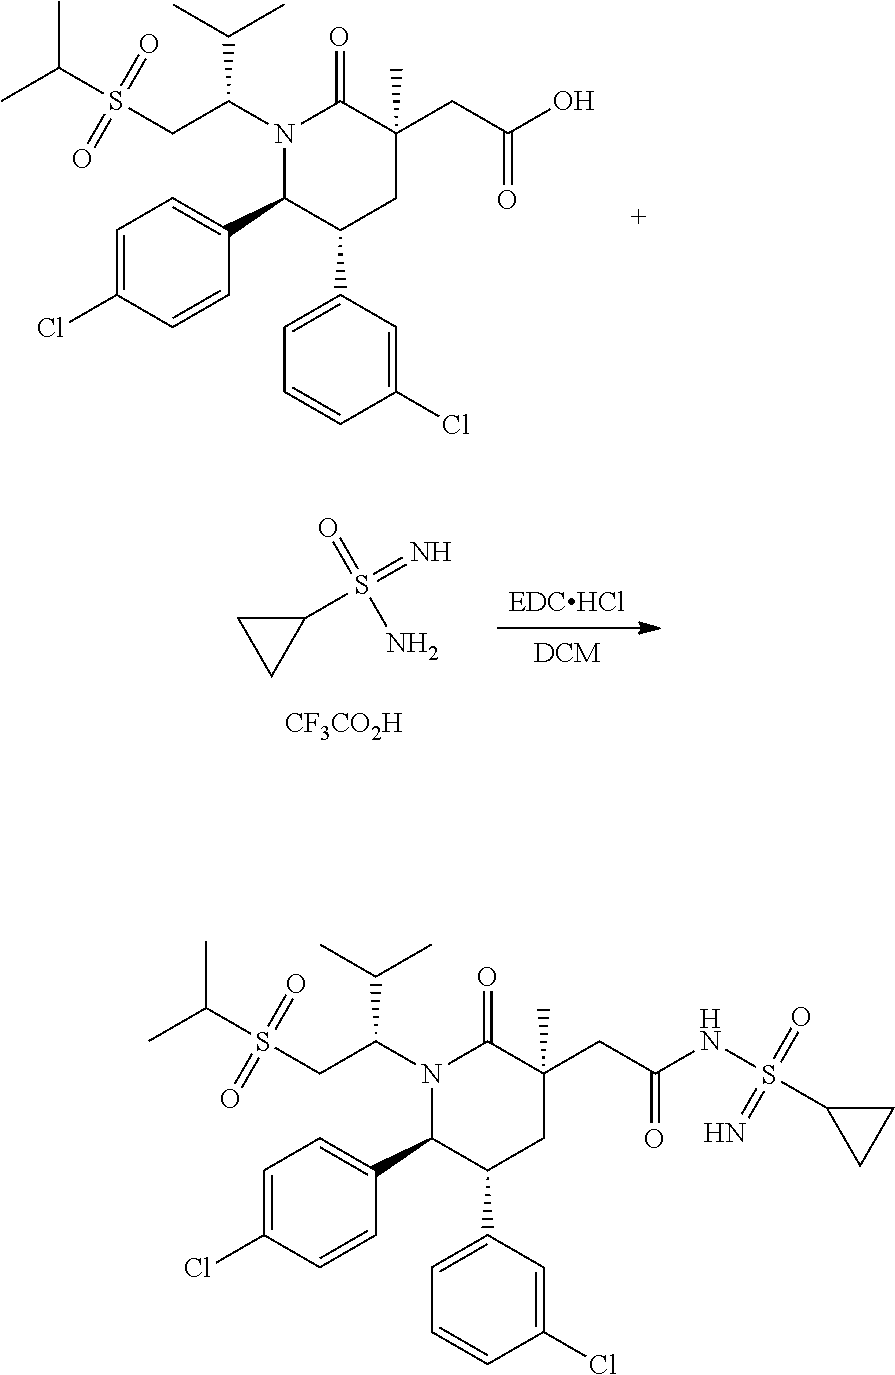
C1=C(Cl)C=CC(C2C(C3=CC=CC(Cl)=C3)CC(CC(NS(C3CC3)(=O)=N)=O)(C)C(=O)N2C(CS(C(C)C)(=O)=O)C(C)C)=C1.C1=C(Cl)C=CC(C2C(C3=CC=CC(Cl)=C3)CC(CC(O)=O)(C)C(=O)N2C(CS(C(C)C)(=O)=O)C(C)C)=C1.[EDCHCl].C1CC1S(=N)(=O)N.[CF3CO2H]
